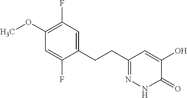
C1(OC)=C(F)C=C(CCC2=NNC(=O)C(O)=C2)C(F)=C1
